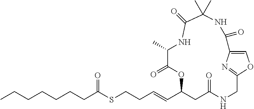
C(C1CC(=O)NCC2=NC(=CO2)C(=O)NC(C)(C)C(=O)NC(C)C(=O)O1)=CCCSC(CCCCCCC)=O
